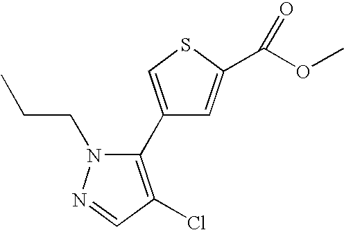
C1(C2=C(Cl)C=NN2CCC)=CSC(C(OC)=O)=C1
